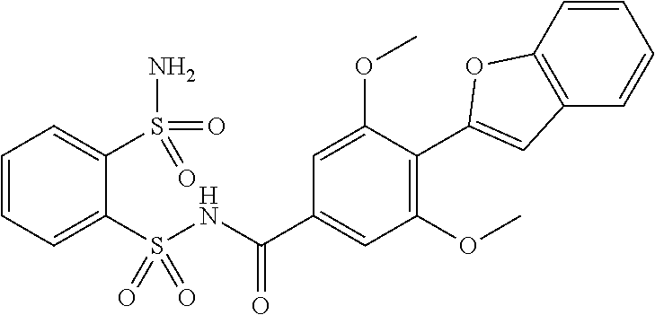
C1=CC=C(S(NC(C2=CC(OC)=C(C3=CC4=C(C=CC=C4)O3)C(OC)=C2)=O)(=O)=O)C(S(N)(=O)=O)=C1
